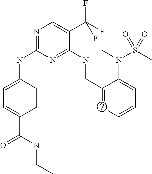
N(C1=NC=C(C(F)(F)F)C(NCC2=CC=CC=C2N(C)S(=O)(C)=O)=N1)C1=CC=C(C(NCC)=O)C=C1
